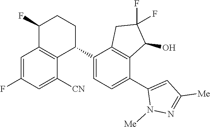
C1=C(F)C=C([CN])C2=C1C(F)CCC2C1=CC=C(C2=CC([Me])=NN2[Me])C2=C1CC(F)(F)C2O
